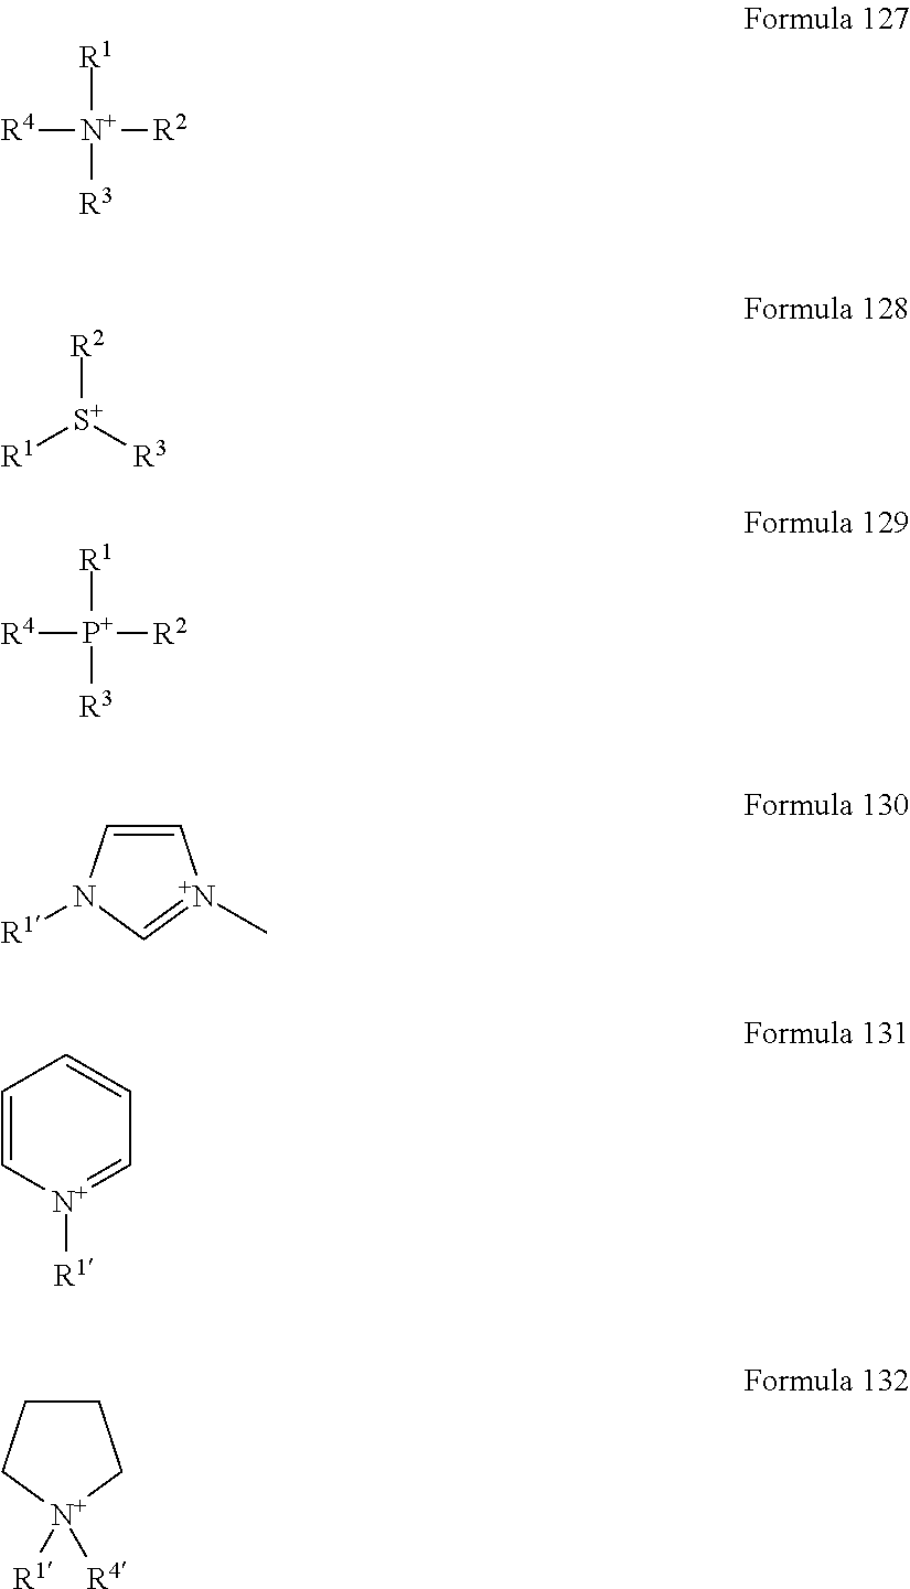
[R4][N+]([R1])([R2])[R3].[R2][S+]([R3])[R1].[R4][P+]([R1])([R2])[R3].C1=CN([R1])C=[N+]1C.C1=C[N+]([R1])=CC=C1.C1CC[N+]([R4])([R1])C1
